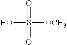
OS([OCH3])(=O)=O
